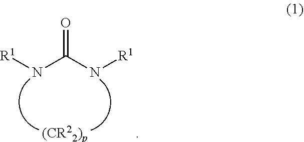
O=C(N[R1])N[R1]
